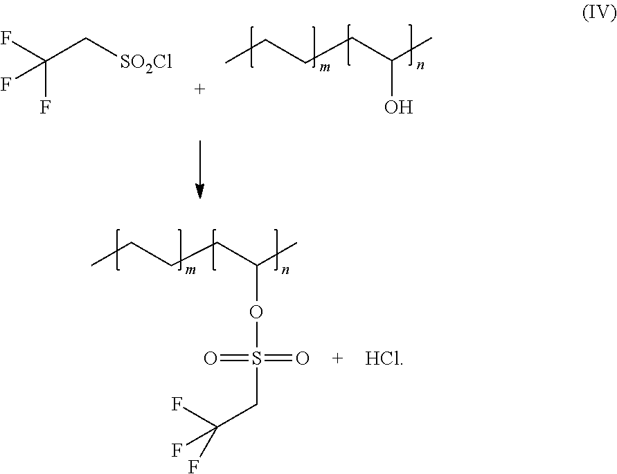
CCCCC(C)OS(=O)(=O)CC(F)(F)F.[HCl].CCCCC(C)O.C(C[SO2Cl])(F)(F)F
